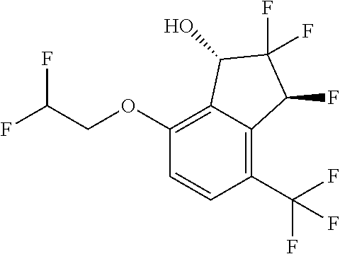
FC(COC1=C2C(=C(C(F)(F)F)C=C1)C(F)C(F)(F)C2O)F
